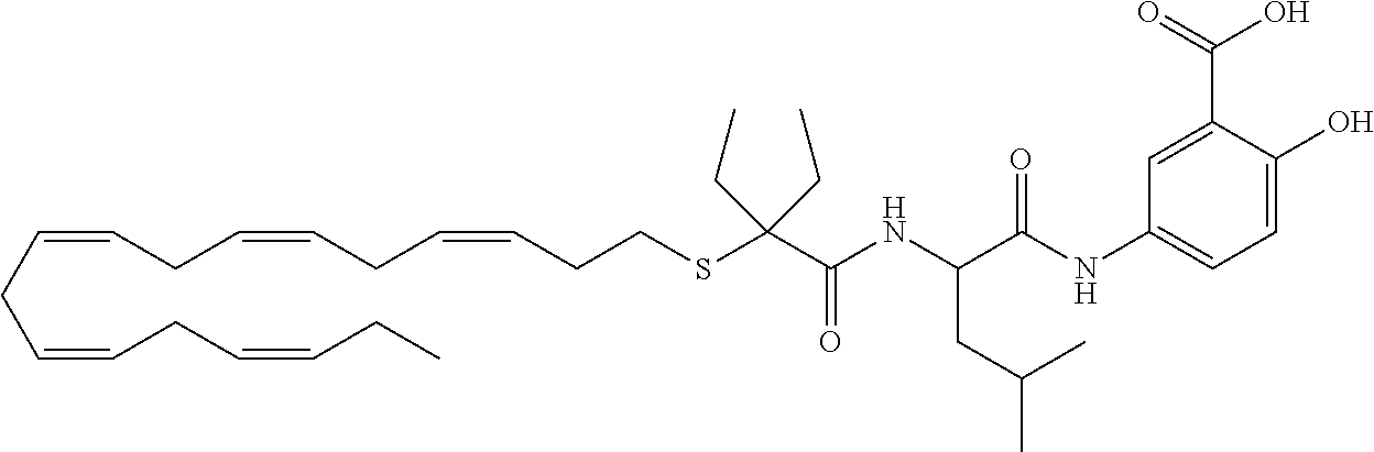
C(CC=CCC=CCCSC(C(NC(CC(C)C)C(NC1=CC=C(O)C(C(=O)O)=C1)=O)=O)(CC)CC)=CCC=CCC=CCC
